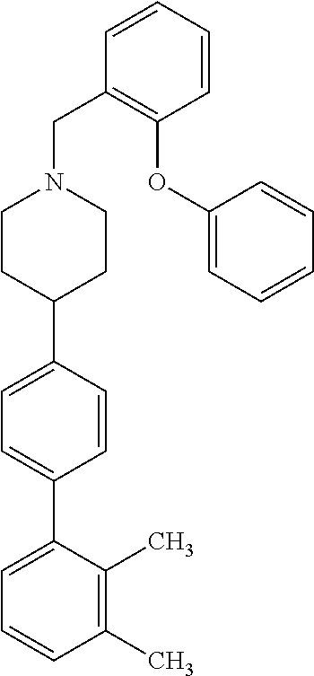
C1(C)=C(C)C(C2=CC=C(C3CCN(CC4=C(OC5=CC=CC=C5)C=CC=C4)CC3)C=C2)=CC=C1
